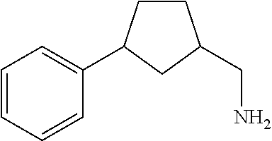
C1=CC=CC(C2CCC(CN)C2)=C1
